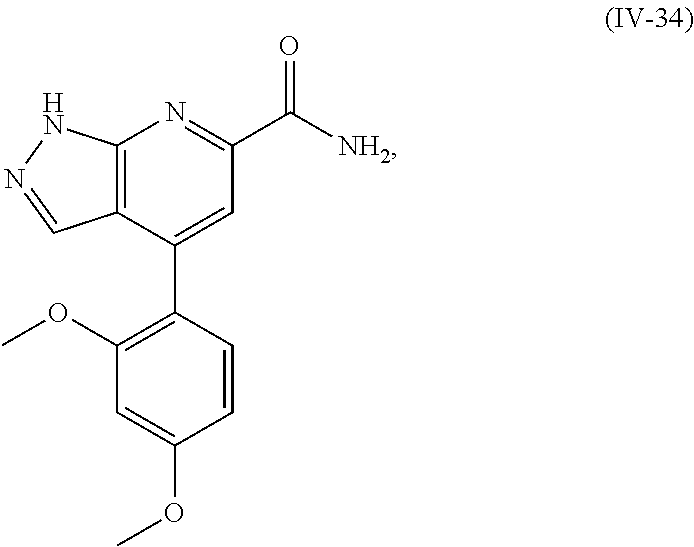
C12=C(C(C3=C(OC)C=C(OC)C=C3)=CC(C([NH2])=O)=N1)C=NN2
